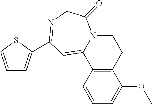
C1=CC2=C(C(OC)=C1)CCN1C2=CC(C2=CC=CS2)=NCC1=O
